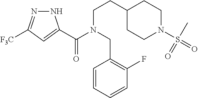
N1N=C([F3C])C=C1C(N(CC1=C(F)C=CC=C1)CCC1CCN(S(C)(=O)=O)CC1)=O
